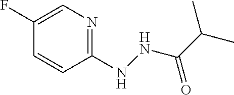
C1(F)=CN=C(NNC(C(C)C)=O)C=C1
